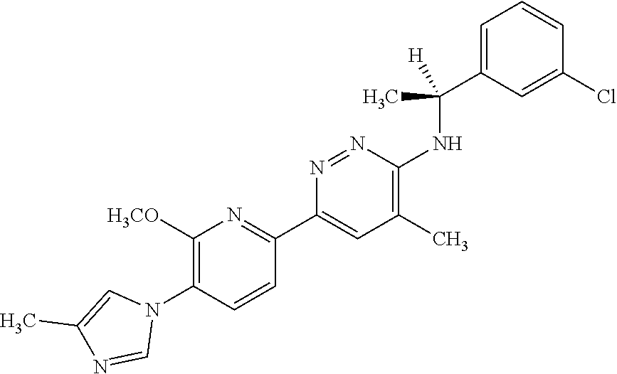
C1=C(C(NC2=C(C)C=C(C3=NC([H3CO])=C(N4C=C(C)N=C4)C=C3)N=N2)(C)[H])C=C(Cl)C=C1
